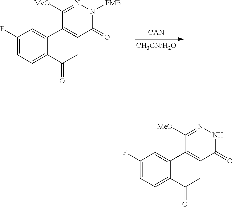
[CAN].C1(F)=CC=C(C(C)=O)C(C2=CC(=O)N([PMB])N=C2[MeO])=C1.C1(F)=CC=C(C(C)=O)C(C2=CC(=O)NN=C2[MeO])=C1
